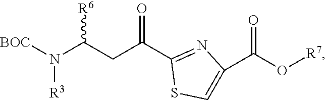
[BOC]N(C(CC(C1=NC(C(O[R7])=O)=CS1)=O)[R6])[R3]
